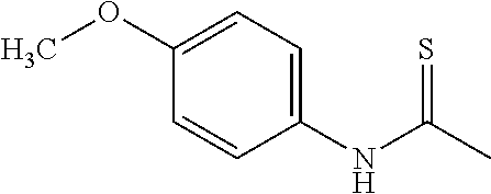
N(C(C)=S)C1=CC=C(OC)C=C1
